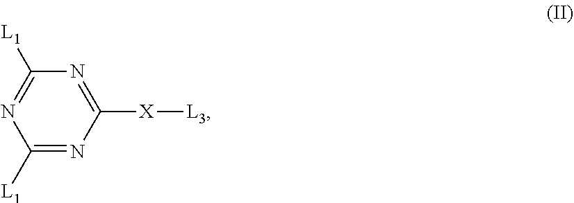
N1=C([L1])N=C([X][L3])N=C1[L1]
